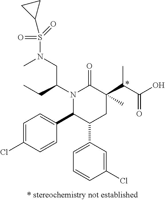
N1(C(CC)CN(S(=O)(=O)C2CC2)C)C(C2=CC=C(Cl)C=C2)C(C2=CC=CC(Cl)=C2)CC(C)(C(C(O)=O)C)C1=O
